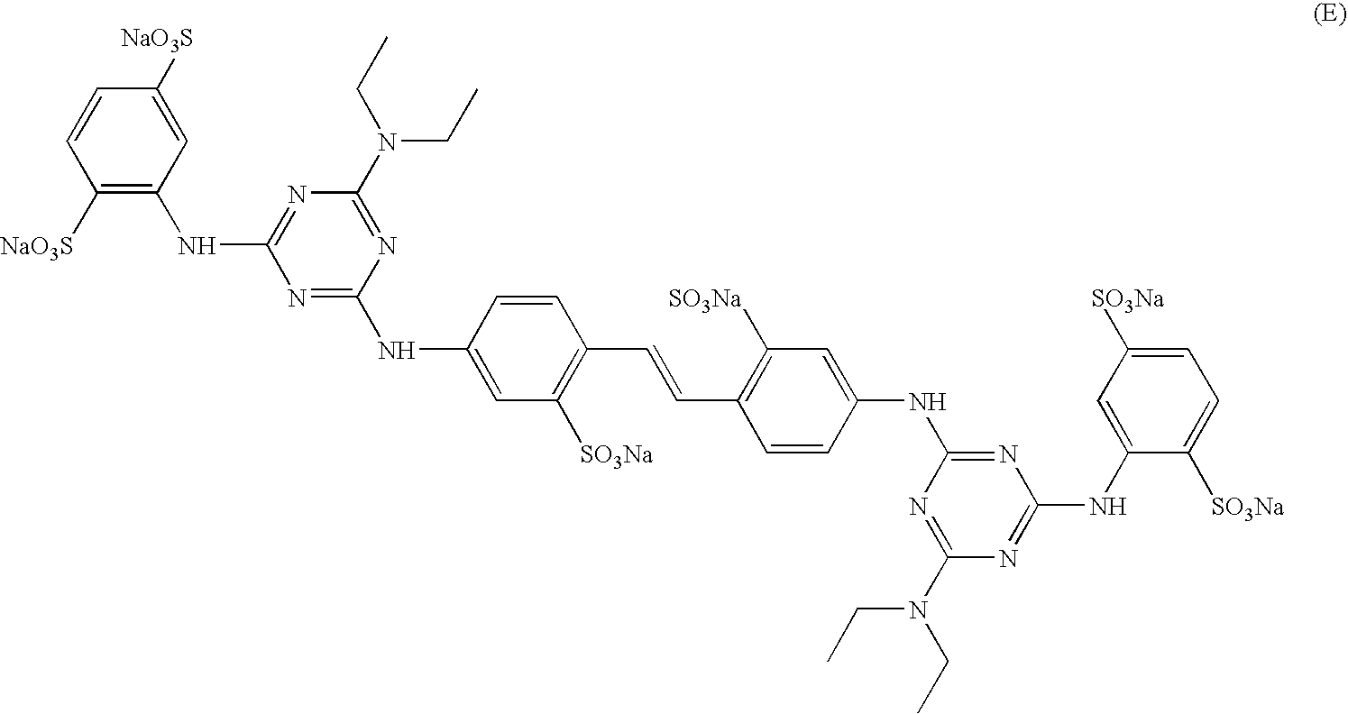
C1([NaO3S])=C(NC2=NC(N(CC)CC)=NC(NC3=CC([SO3Na])=C(C=CC4=C([SO3Na])C=C(NC5=NC(NC6=CC([SO3Na])=CC=C6[SO3Na])=NC(N(CC)CC)=N5)C=C4)C=C3)=N2)C=C([NaO3S])C=C1
